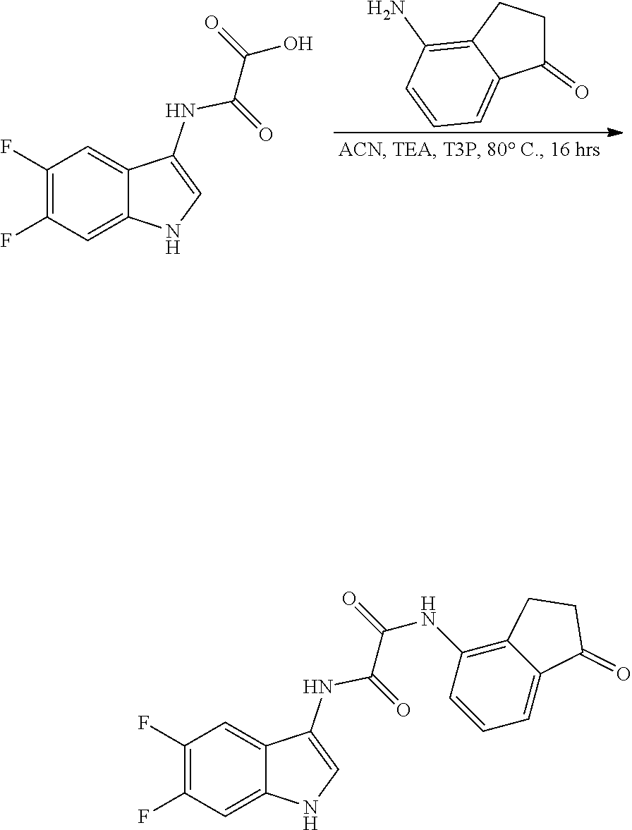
C1=C2C(NC(=O)C(=O)NC3=C4C(=CC=C3)C(=O)CC4)=CNC2=CC(F)=C1F.C1=C2C(NC(=O)C(=O)O)=CNC2=CC(F)=C1F.C1(=O)CCC2=C(N)C=CC=C12
